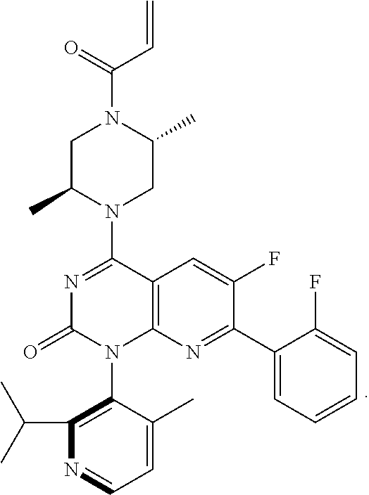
C1C(C)N(C2=NC(=O)N(C3=C(C(C)C)N=CC=C3C)C3=C2C=C(F)C(C2=CC=CC=C2F)=N3)CC(C)N1C(=O)C=C
